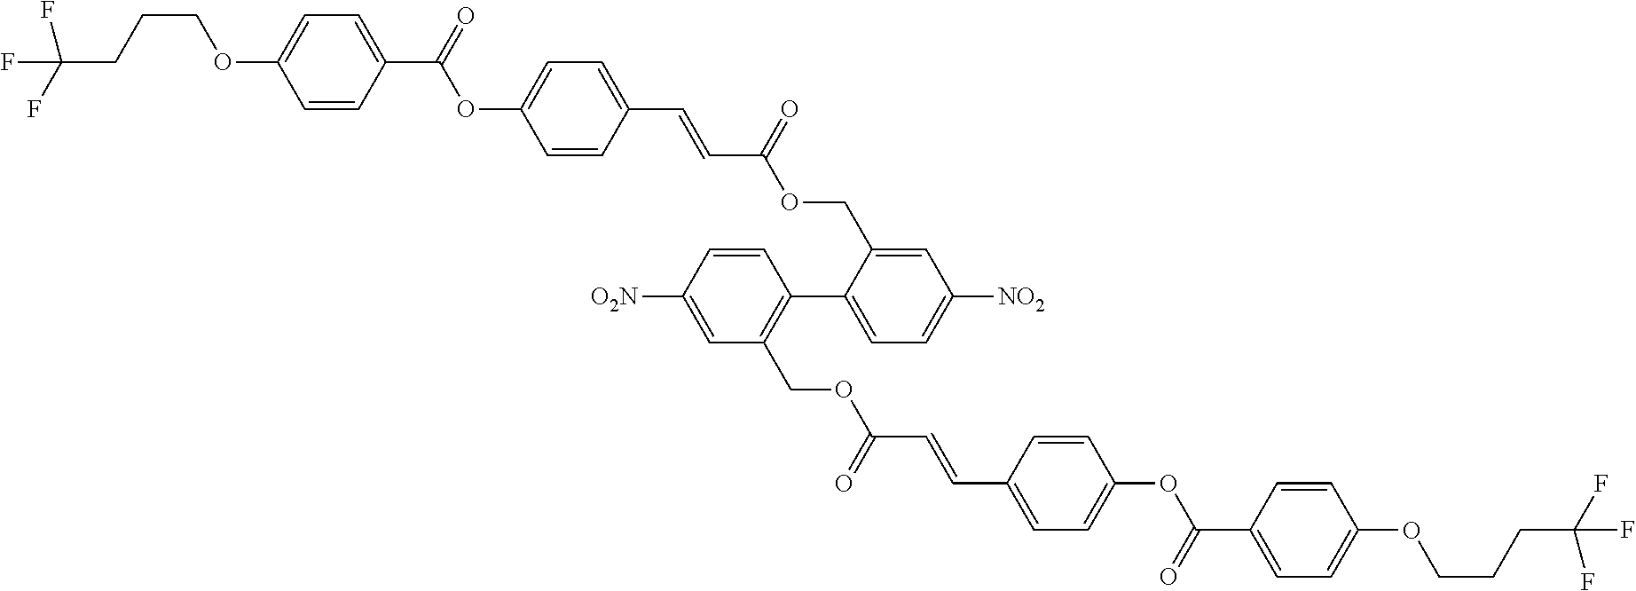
C1(OCCCC(F)(F)F)=CC=C(C(OC2=CC=C(C=CC(OCC3=CC([NO2])=CC=C3C3=C(COC(C=CC4=CC=C(OC(C5=CC=C(OCCCC(F)(F)F)C=C5)=O)C=C4)=O)C=C([O2N])C=C3)=O)C=C2)=O)C=C1
